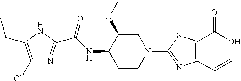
C1(Cl)=C(CC)NC(C(NC2CCN(C3=NC(C=C)=C(C(O)=O)S3)CC2OC)=O)=N1
